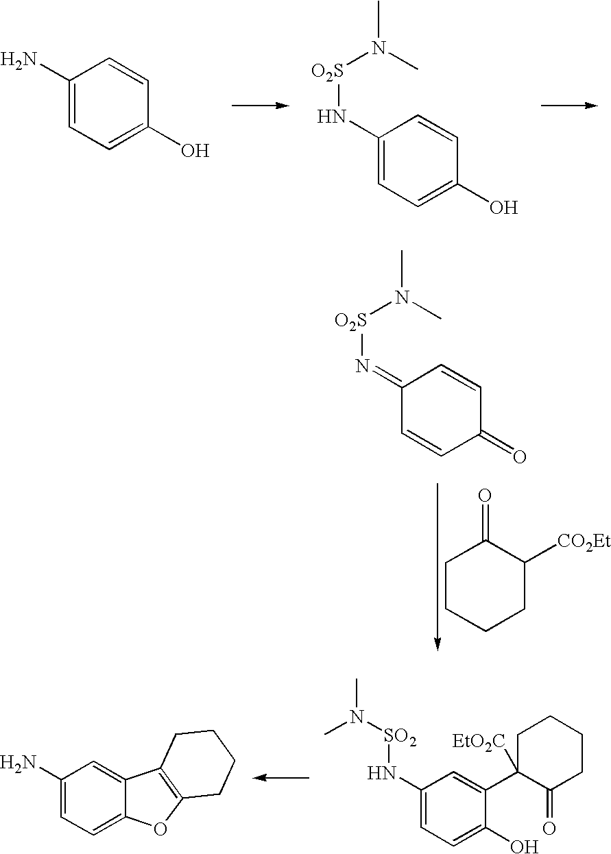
C1(N)=CC=C(O)C=C1.C1(N[O2S]N(C)C)=CC=C(O)C=C1.C1(=N[O2S]N(C)C)C=CC(=O)C=C1.C1CCCC([CO2Et])C1=O.C1(N)=CC=C2C(=C1)C1=C(O2)CCCC1.C1(N[SO2]N(C)C)=CC=C(O)C(C2([EtO2C])C(=O)CCCC2)=C1
